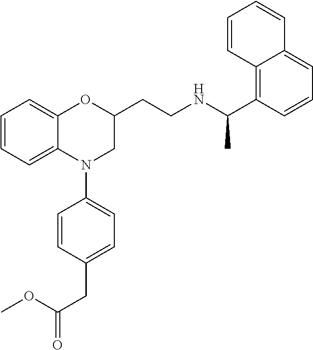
C1=CC=C2C(=C1)OC(CCNC(C1=C3C(=CC=C1)C=CC=C3)C)CN2C1=CC=C(CC(=O)OC)C=C1
